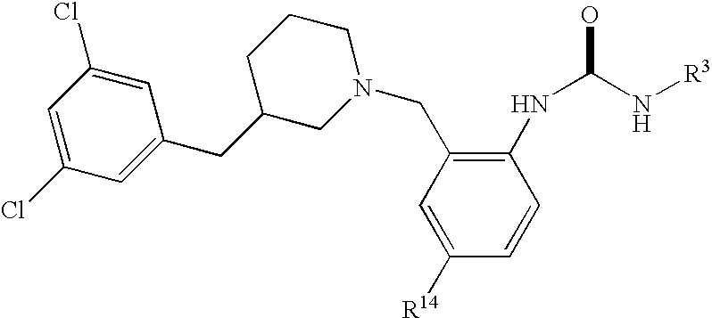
C1([R14])=CC(CN2CCCC(CC3=CC(Cl)=CC(Cl)=C3)C2)=C(NC(N[R3])O)C=C1
